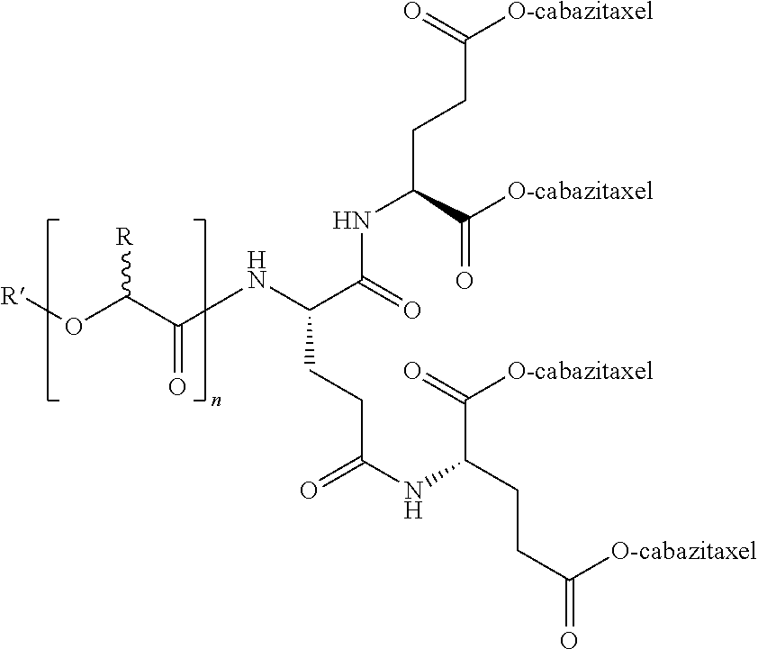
[R]OC(C(NC(C(=O)NC(CCC(=O)[O-cabazitaxel])C([O-cabazitaxel])=O)CCC(NC(CCC(=O)[O-cabazitaxel])C(=O)[O-cabazitaxel])=O)=O)[R]
